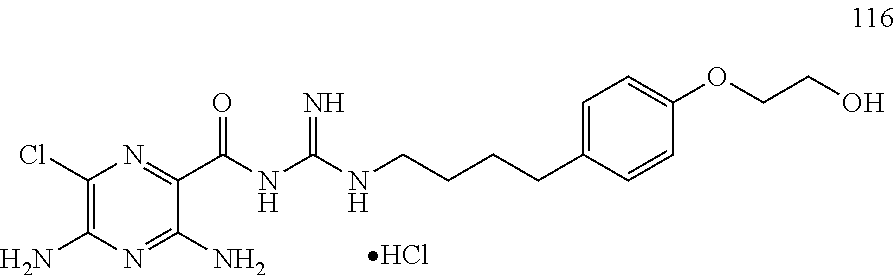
C1(Cl)=C(N)N=C(N)C(C(=O)NC(=N)NCCCCC2=CC=C(OCCO)C=C2)=N1.Cl
